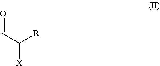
O=CC([R])[X]
